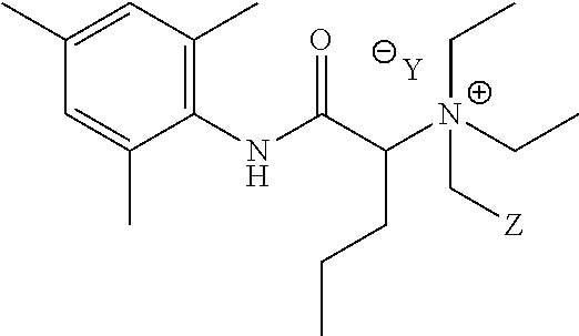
[Y].C1=C(C)C(NC(C([N+](C[Z])(CC)CC)CCC)=O)=C(C)C=C1C
